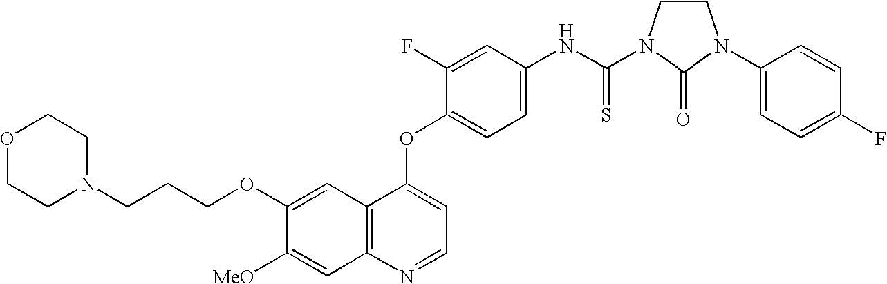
C12=C(N=CC=C1OC1=CC=C(NC(=S)N3CCN(C4=CC=C(F)C=C4)C3=O)C=C1F)C=C([MeO])C(OCCCN1CCOCC1)=C2
